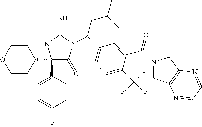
C1(C2=CC=C(F)C=C2)(C2CCOCC2)C(=O)N(C(C2=CC=C(C(F)(F)F)C(C(N3CC4=C(C3)N=CC=N4)=O)=C2)CC(C)C)C(=N)N1
